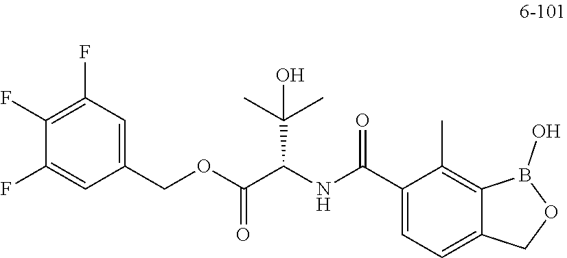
C1(F)=C(F)C=C(COC(C(NC(C2=CC=C3C(=C2C)B(O)OC3)=O)C(C)(C)O)=O)C=C1F
